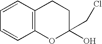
C12=C(C=CC=C1)CCC(O)(CCl)O2
